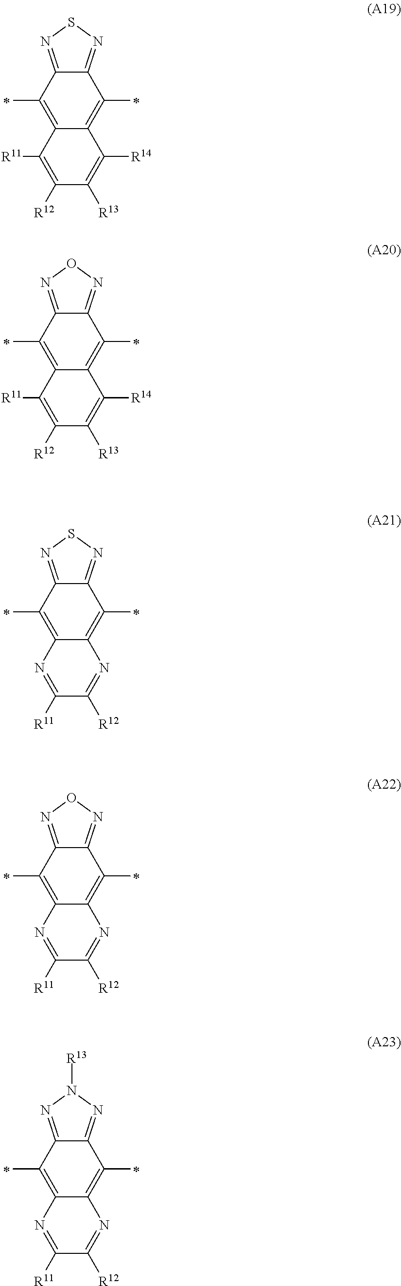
C12=C(C)C3=NON=C3C(C)=C1C([R11])=C([R12])C([R13])=C2[R14].C12=C(C)C3=NSN=C3C(C)=C1C([R11])=C([R12])C([R13])=C2[R14].C12=C(C)C3=NSN=C3C(C)=C1N=C([R11])C([R12])=N2.C12=C(C)C3=NON=C3C(C)=C1N=C([R11])C([R12])=N2.C12=C(C)C3=NN([R13])N=C3C(C)=C1N=C([R11])C([R12])=N2
